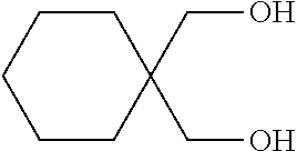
C1CC(CO)(CO)CCC1
